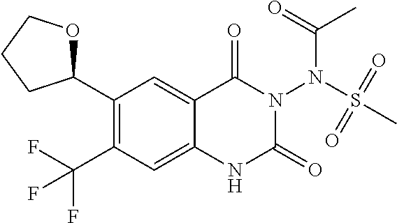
C1(C2OCCC2)=C(C(F)(F)F)C=C2C(=C1)C(=O)N(N(S(=O)(=O)C)C(=O)C)C(=O)N2
